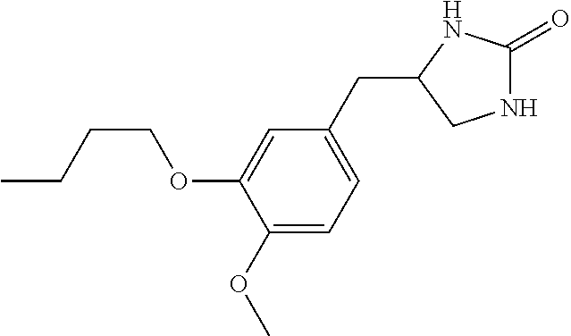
C1=C(OCCCC)C(OC)=CC=C1CC1CNC(=O)N1
